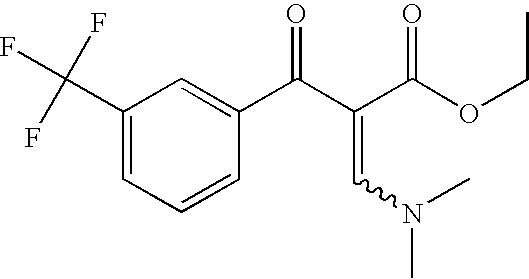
C1(C(F)(F)F)=CC=CC(C(C(C(OCC)=O)=CN(C)C)=O)=C1
